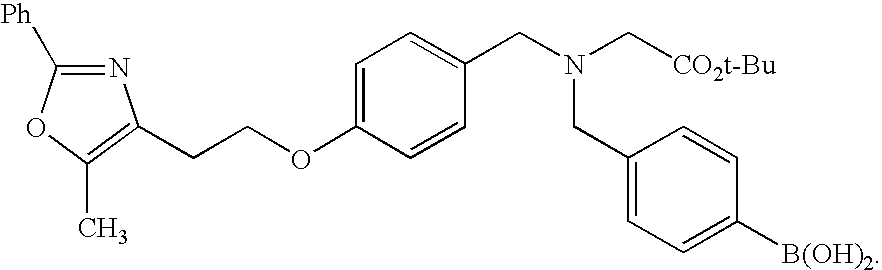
N1=C([Ph])OC(C)=C1CCOC1=CC=C(CN(C[CO2t-Bu])CC2=CC=C([B(OH)2])C=C2)C=C1
